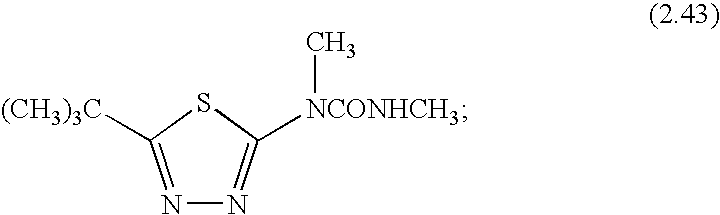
N1=C([(CH3)3C])SC([NCONHCH3]C)=N1
